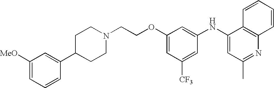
C1(C2CCN(CCOC3=CC([CF3])=CC(NC4=CC(C)=NC5=C4C=CC=C5)=C3)CC2)=CC([MeO])=CC=C1
